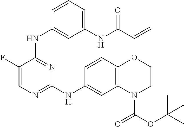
N(C1=NC=C(F)C(NC2=CC([NH]C(C=C)=O)=CC=C2)=N1)C1=CC2=C(C=C1)OCCN2C(=O)OC(C)(C)C
